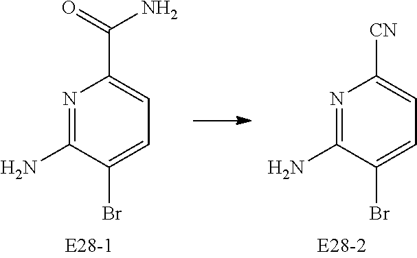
N1=C(N)C(Br)=CC=C1C(N)=O.N1=C(N)C(Br)=CC=C1[CN]
